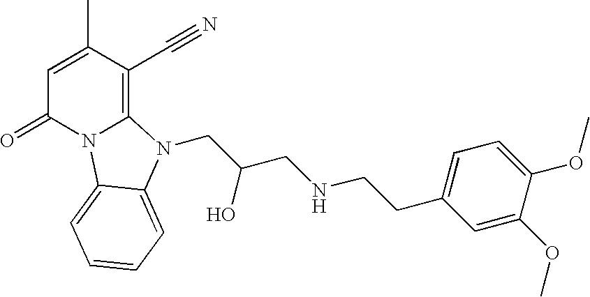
C1=C(C)C(C#N)=C2N(C1=O)C1=CC=CC=C1N2CC(CNCCC1=CC=C(OC)C(OC)=C1)O
